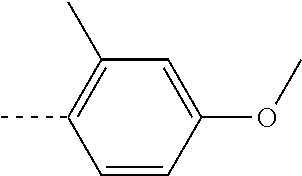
C1=CC(OC)=CC(C)=C1C
